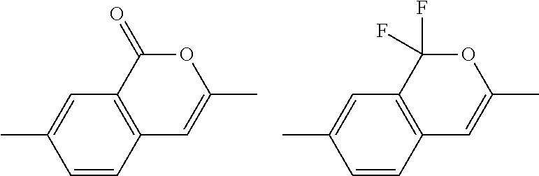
C12=C(C=C(C)C=C1)C(=O)OC(C)=C2.C12=C(C=C(C)C=C1)C(F)(F)OC(C)=C2
